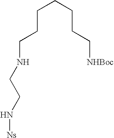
C(NCCN[Ns])CCCCCC[NHBoc]
